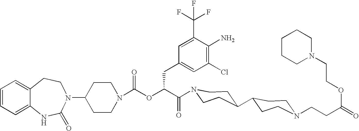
C1(N2C(=O)NC3=CC=CC=C3CC2)CCN(C(OC(C(=O)N2CCC(C3CCN(CCC(=O)OCCN4CCCCC4)CC3)CC2)CC2=CC(Cl)=C(N)C(C(F)(F)F)=C2)=O)CC1
